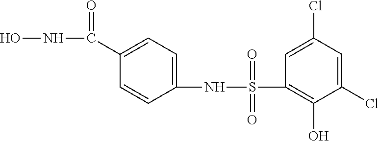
C1(C(NO)=O)=CC=C(NS(=O)(=O)C2=C(O)C(Cl)=CC(Cl)=C2)C=C1
